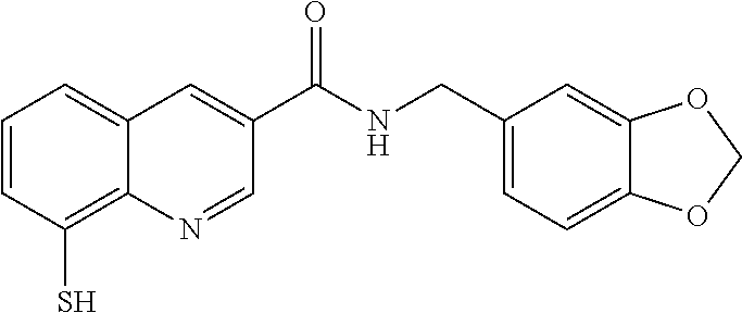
C1=CC(S)=C2C(=C1)C=C(C(NCC1=CC=C3C(=C1)OCO3)=O)C=N2
